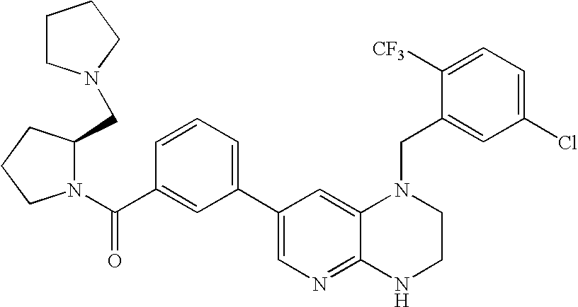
C1(C2=CC=CC(C(=O)N3C(CN4CCCC4)CCC3)=C2)=CN=C2C(=C1)N(CC1=CC(Cl)=CC=C1[CF3])CCN2
